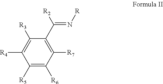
C(=N[R])(C1=C([R7])C([R6])=C([R5])C([R4])=C1[R3])[R2]
